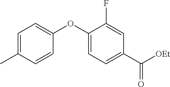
C1=C(C)C=CC(OC2=CC=C(C([OEt])=O)C=C2F)=C1
